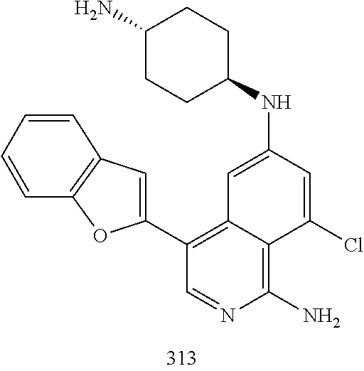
C1(C2=C3C=C(NC4CCC(N)CC4)C=C(Cl)C3=C(N)N=C2)=CC2=C(O1)C=CC=C2
